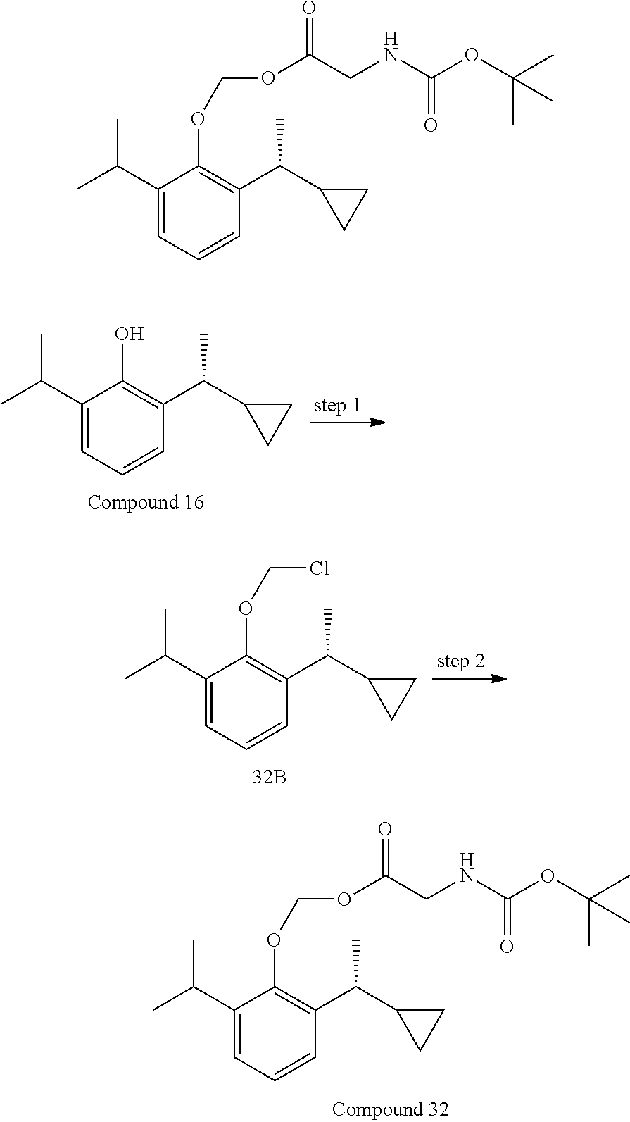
C1(C(C)C)=CC=CC(C(C2CC2)C)=C1OCOC(CNC(OC(C)(C)C)=O)=O.C1(C(C)C)=CC=CC(C(C2CC2)C)=C1O.C1(C(C)C)=CC=CC(C(C2CC2)C)=C1OCCl.C1(C(C)C)=CC=CC(C(C2CC2)C)=C1OCOC(CNC(OC(C)(C)C)=O)=O
